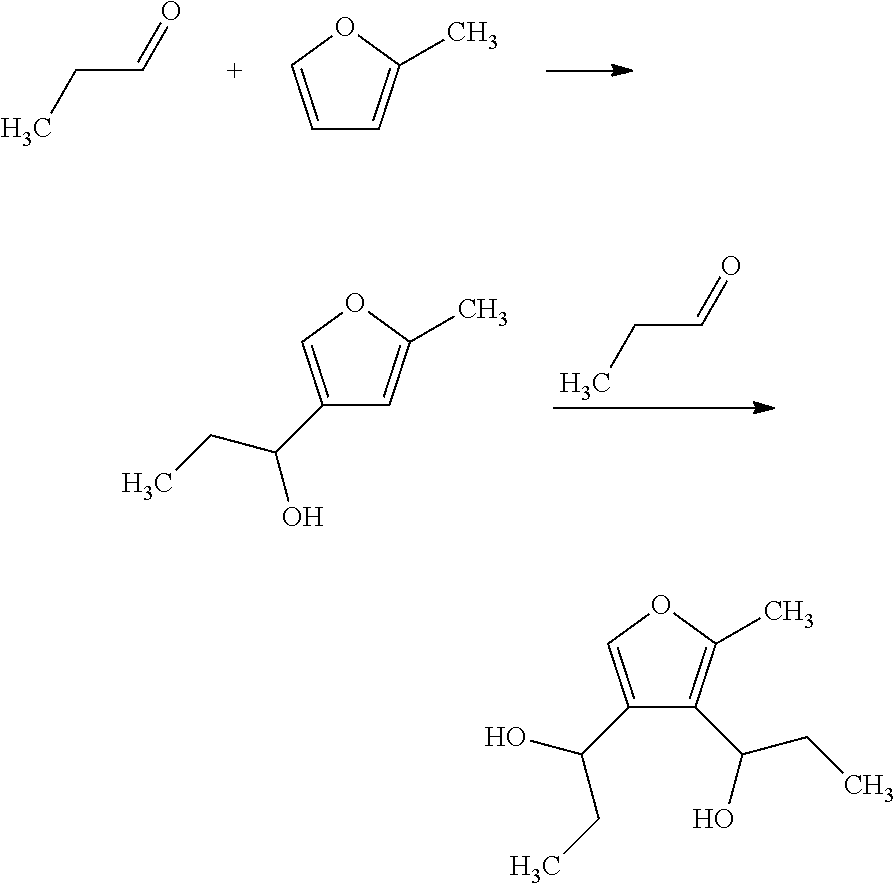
C1=COC(C)=C1.C(C=O)C.C1(C(CC)O)=COC(C)=C1.C(C=O)C.C1(C(O)CC)=COC(C)=C1C(O)CC
